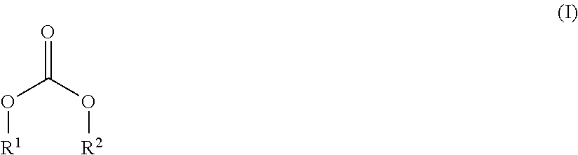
O=C(O[R2])O[R1]
